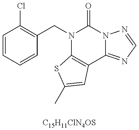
C1=CC=CC(CN2C3=C(C4=NC=NN4C2=O)C=C(C)S3)=C1Cl.[C15H11ClN4OS]
